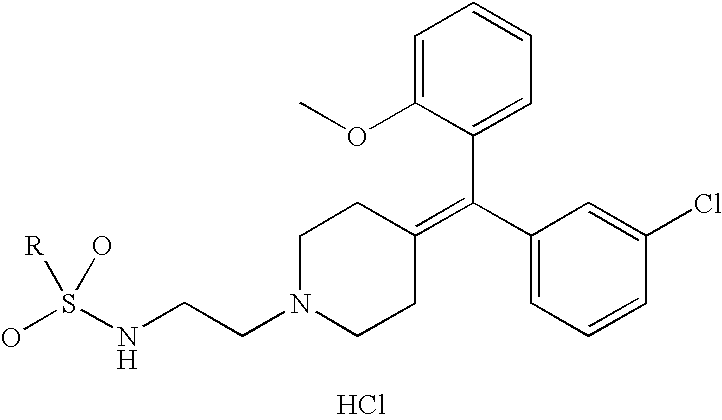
C1=C(OC)C(C(C2=CC=CC(Cl)=C2)=C2CCN(CCNS(O)(O)[R])CC2)=CC=C1.Cl
